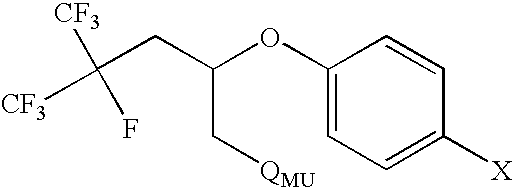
C([CF3])([CF3])(F)CC(OC1=CC=C([X])C=C1)C[QMU]
